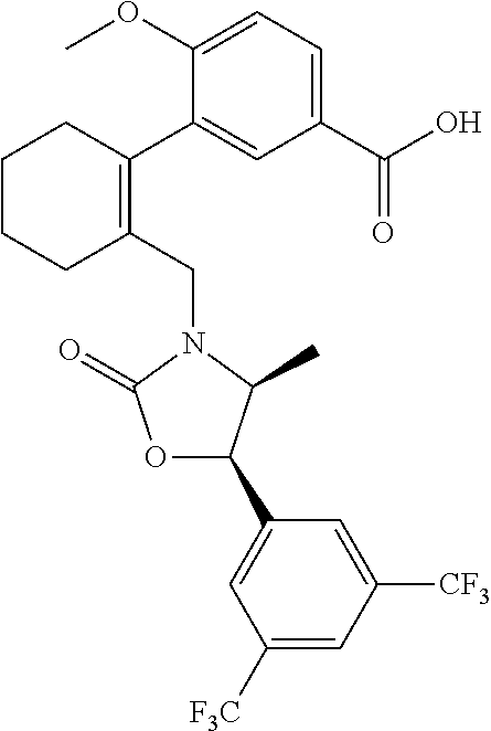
C1(CN2C(=O)OC(C3=CC([F3C])=CC([CF3])=C3)C2C)=C(C2=CC(C(O)=O)=CC=C2OC)CCCC1
